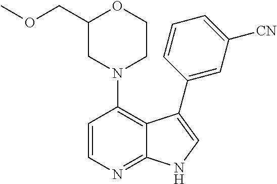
C1=CN=C2C(=C1N1CCOC(COC)C1)C(C1=CC([CN])=CC=C1)=CN2
